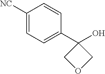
[NC]C1=CC=C(C2(O)COC2)C=C1
